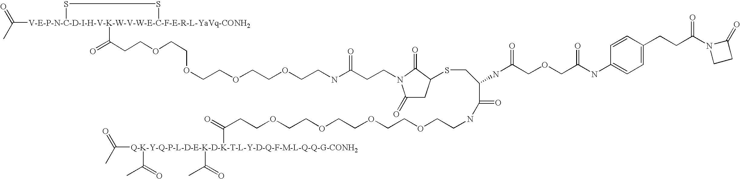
CC(=O)[V-E-P-N-C-D-I-H-V-K-W-V-W-E-C-F-E-R-L-YaVq-CONH2]1(C(CCOCCOCCOCCOCCNC(CCN2C(=O)CC(SCC(C(NCCOCCOCCOCCOCCC(=O)[Q-K-Y-Q-P-L-D-E-K-D-K-T-L-Y-D-Q-F-M-L-Q-Q-G-CONH2](C(C)=O)(C(C)=O)C(C)=O)=O)NC(=O)COCC(NC3=CC=C(CCC(N4CCC4=O)=O)C=C3)=O)C2=O)=O)=O)SS1
